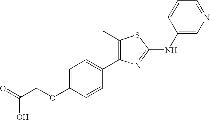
CC1=C(C2=CC=C(OCC(=O)O)C=C2)N=C(NC2=CN=CC=C2)S1
